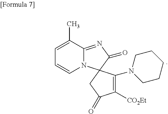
C1=C(C)C2=NC(=O)C3(N2C=C1)C(N1CCCCC1)=C([CO2Et])C(=O)C3
